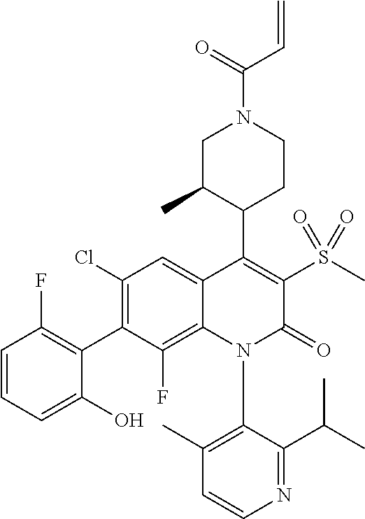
C1=CC=C(O)C(C2=C(Cl)C=C3C(=C2F)N(C2=C(C)C=CN=C2C(C)C)C(=O)C(S(C)(=O)=O)=C3C2CCN(C(=O)C=C)CC2C)=C1F
